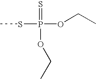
S=P(SC)(OCC)OCC
